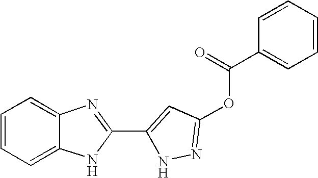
C1=C2C(=CC=C1)N=C(C1=CC(OC(C3=CC=CC=C3)=O)=NN1)N2
